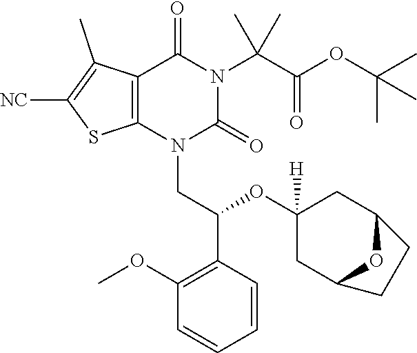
[NC]C1=C(C)C2=C(S1)N(CC(C1=C(OC)C=CC=C1)OC1([H])CC3OC(C1)CC3)C(=O)N(C(C(OC(C)(C)C)=O)(C)C)C2=O
